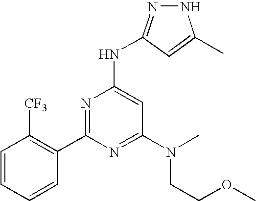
N1N=C(NC2=CC(N(CCOC)C)=NC(C3=C([CF3])C=CC=C3)=N2)C=C1C
